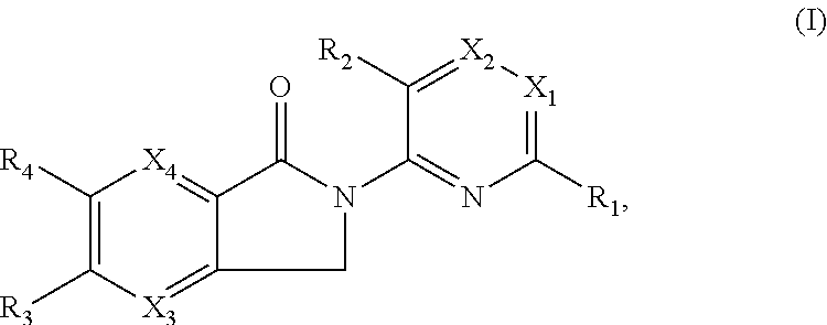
C1([R4])=C([R3])[X3]=C2C(=[X4]1)C(=O)N(C1=NC([R1])=[X1][X2]=C1[R2])C2
